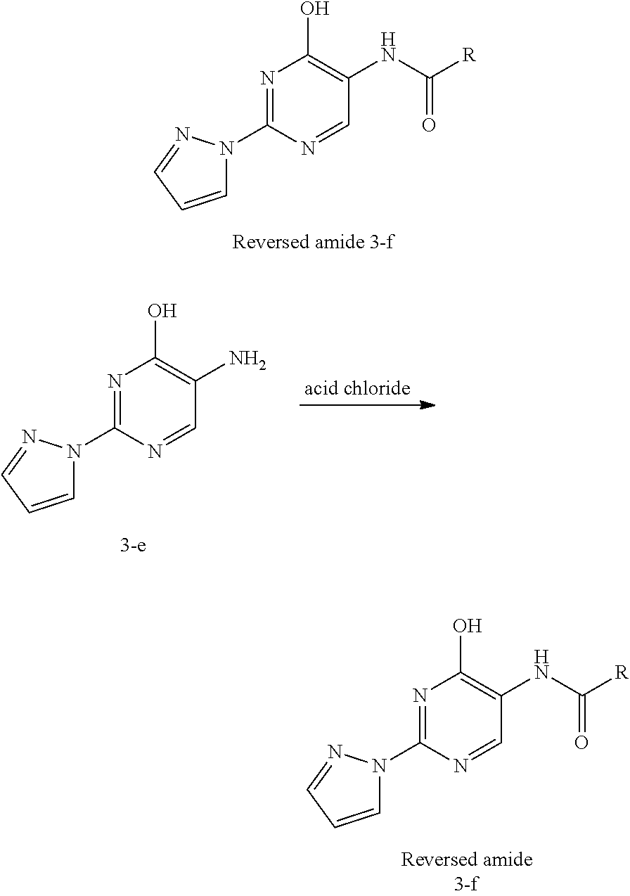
N1=C(N2C=CC=N2)N=CC(NC([R])=O)=C1O.N1=C(N2C=CC=N2)N=CC(NC([R])=O)=C1O.N1=C(N2C=CC=N2)N=CC(N)=C1O
